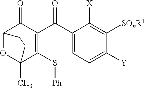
C1=C(C(C2=C(S[Ph])C3(C)OC(C2=O)CC3)=O)C([X])=C([SOnR1])C([Y])=C1
